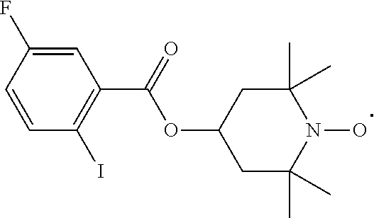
C1=C(F)C=CC(I)=C1C(=O)OC1CC(C)(C)N(O)C(C)(C)C1
